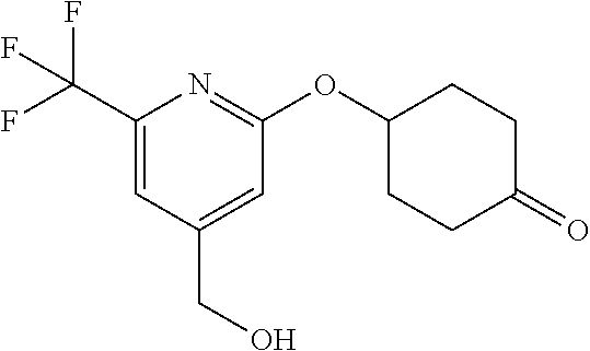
C1(C(F)(F)F)=CC(CO)=CC(OC2CCC(=O)CC2)=N1
